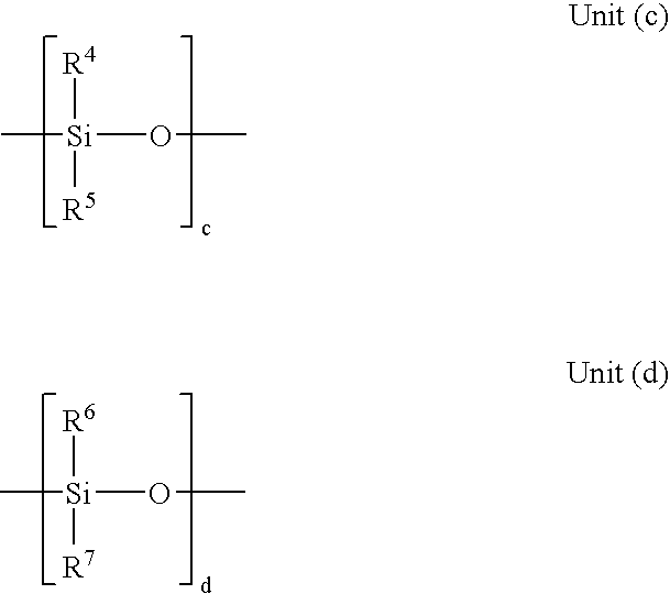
C[Si](OC)([R4])[R5].C[Si](OC)([R6])[R7]
